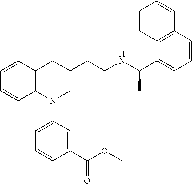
C1=CC2=C(C=C1)N(C1=CC=C(C)C(C(OC)=O)=C1)CC(CCNC(C1=CC=CC3=C1C=CC=C3)C)C2
